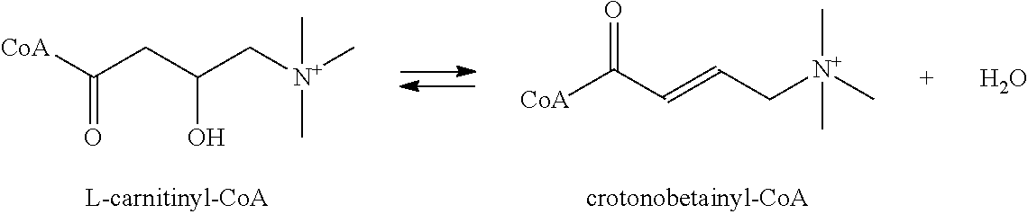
[CoA]C(CC(C[N+](C)(C)C)O)=O.[CoA]C(C=CC[N+](C)(C)C)=O.O
